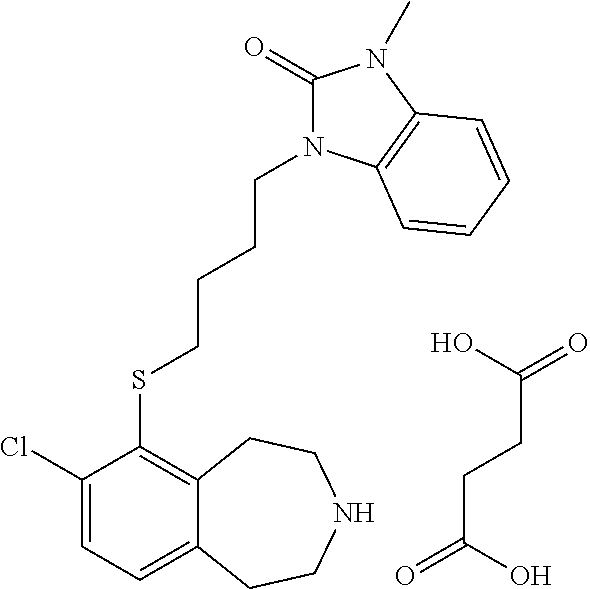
C(CSC1=C2C(=CC=C1Cl)CCNCC2)CCN1C(=O)N(C)C2=C1C=CC=C2.OC(=O)CCC(=O)O
